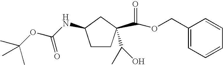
C1CC(C(OCC2=CC=CC=C2)=O)(C(C)O)CC1NC(OC(C)(C)C)=O
